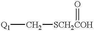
[Q1]C[SCH2COH]=O
